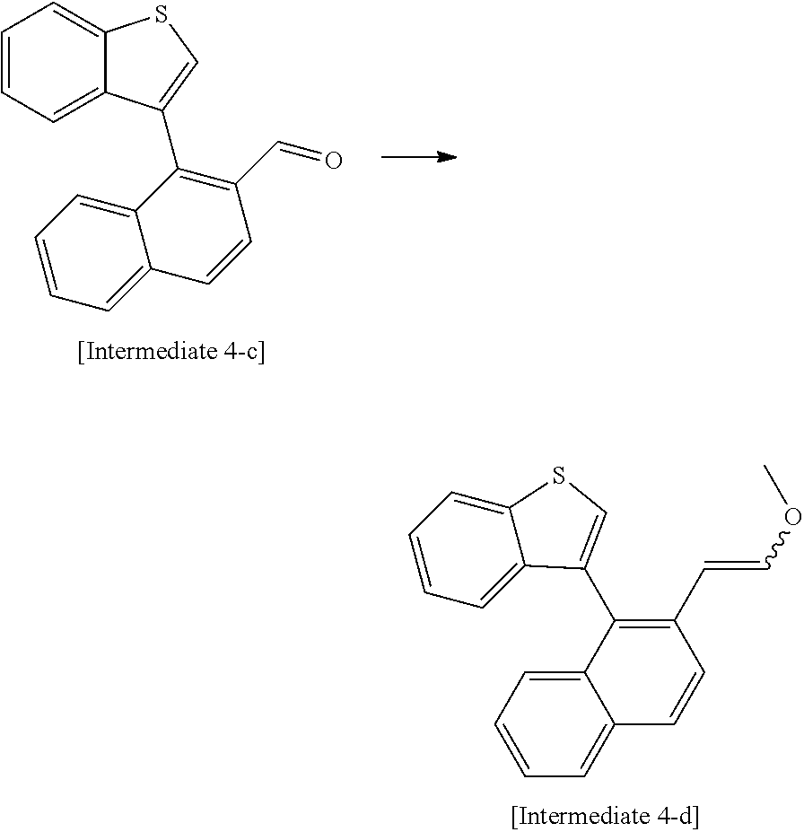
C1=CC=C2C(=C1)SC=C2C1=C(C=O)C=CC2=CC=CC=C12.C1=CC=C2C(=C1)SC=C2C1=C(C=COC)C=CC2=CC=CC=C12
